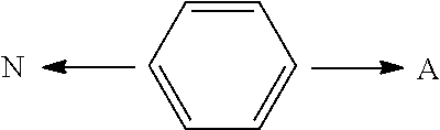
C1=CC=CC=C1.[A].N
